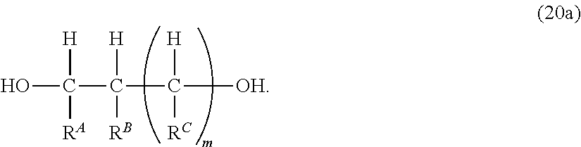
OC([H])([RA])C([H])([RB])C([OH])([H])[RC]
